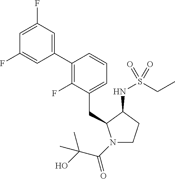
C(C1=CC=CC(C2=CC(F)=CC(F)=C2)=C1F)C1N(C(C(O)(C)C)=O)CCC1NS(CC)(=O)=O
